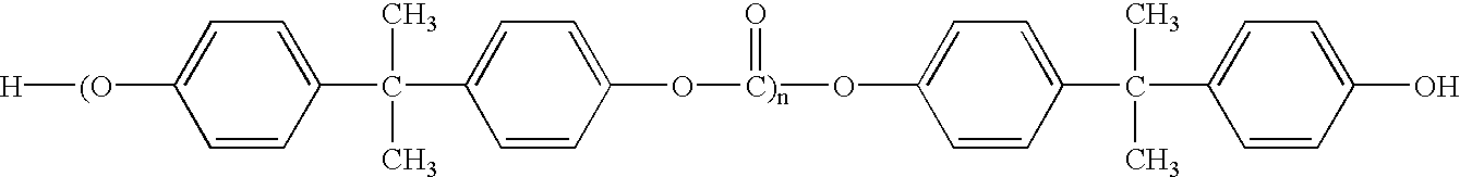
[H][(O]C1=CC=C(C(C2=CC=C(O[C)n](=O)OC3=CC=C(C(C4=CC=C(O)C=C4)(C)C)C=C3)C=C2)(C)C)C=C1
